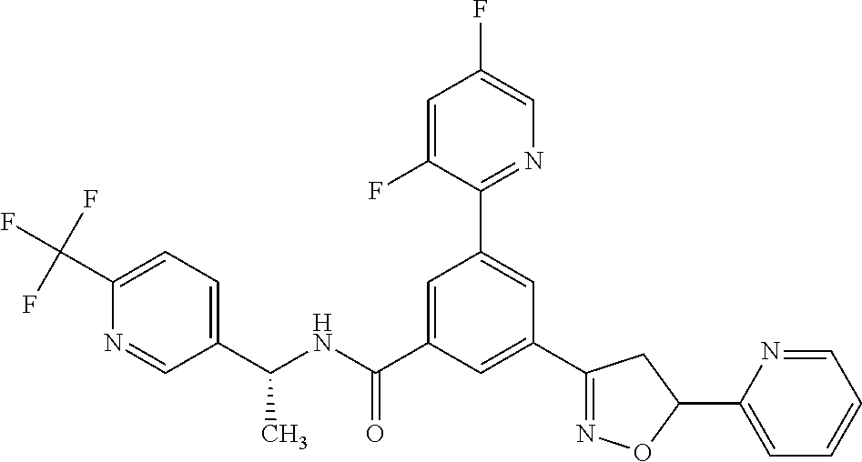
C1(C2=NOC(C3=CC=CC=N3)C2)=CC(C(NC(C2=CC=C(C(F)(F)F)N=C2)C)=O)=CC(C2=NC=C(F)C=C2F)=C1
